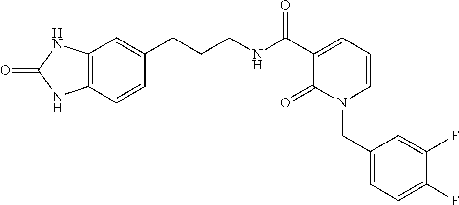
C12=C(C=CC(CCCNC(C3=CC=CN(CC4=CC=C(F)C(F)=C4)C3=O)=O)=C1)NC(=O)N2
